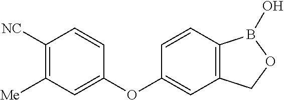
C1(OC2=CC3=C(C=C2)B(O)OC3)=CC([Me])=C([NC])C=C1
